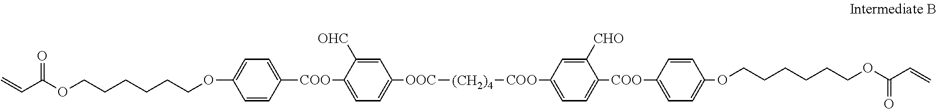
C=CC(OCCCCCCOC1=CC=C([COO]C2=CC=C([OOC][(CH2)4][COO]C3=CC=C([COO]C4=CC=C(OCCCCCCOC(C=C)=O)C=C4)C([CHO])=C3)C=C2[OHC])C=C1)=O
